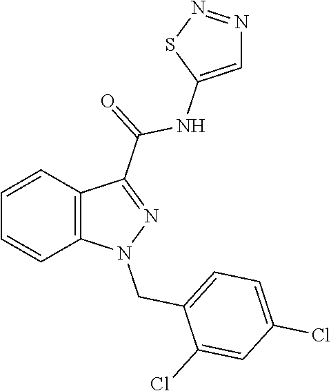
C1=CC=CC2=C1C(C(NC1=CN=NS1)=O)=NN2CC1=CC=C(Cl)C=C1Cl
